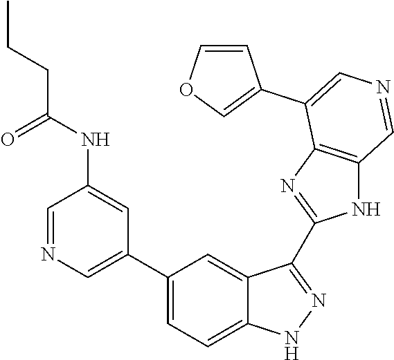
C1(C2=CN=CC(NC(CCC)=O)=C2)=CC=C2C(=C1)C(C1=NC3=C(N1)C=NC=C3C1=COC=C1)=NN2
